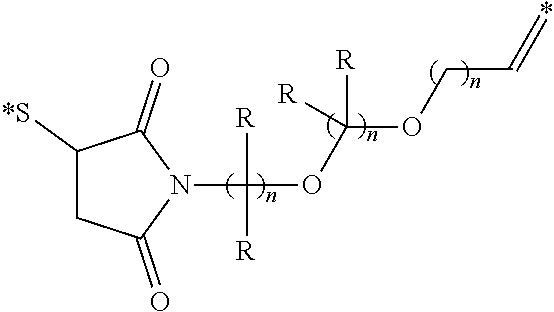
C1([*S])CC(=O)N(C(OC(OCC=*)([R])[R])([R])[R])C1=O
